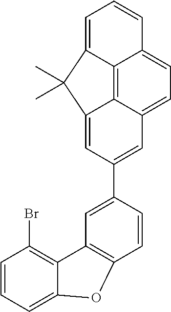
C1=CC=C2C(=C1Br)C1=C(C=CC(C3=CC4=CC=C5C6=C4C(=C3)C(C)(C)C6=CC=C5)=C1)O2
